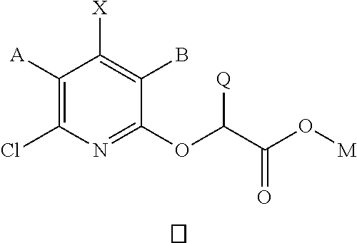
C1([A])=C(Cl)N=C(OC(C(O[M])=O)[Q])C(B)=C1[X].C1CCC1
